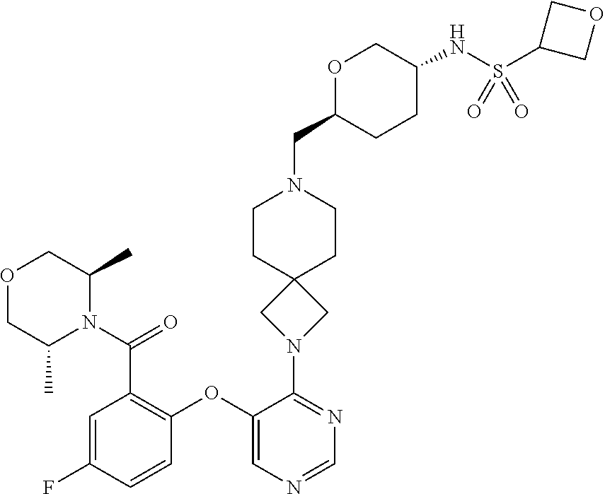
O1CC(C)N(C(C2=C(OC3=CN=CN=C3N3CC4(C3)CCN(CC3CCC(NS(C5COC5)(=O)=O)CO3)CC4)C=CC(F)=C2)=O)C(C)C1
